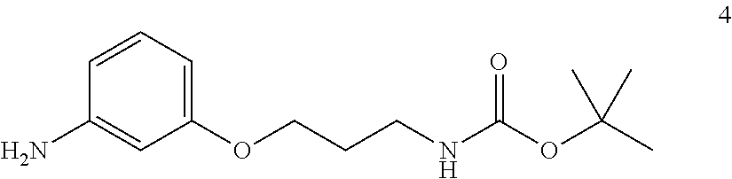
O(CCCNC(OC(C)(C)C)=O)C1=CC=CC(N)=C1
